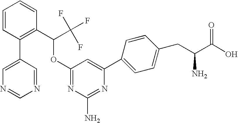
C1=CC(C2=CN=CN=C2)=C(C(C(F)(F)F)OC2=NC(N)=NC(C3=CC=C(CC(C(O)=O)N)C=C3)=C2)C=C1
